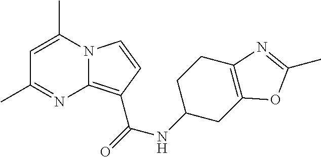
C1=C(C)N2C(=C(C(NC3CC4=C(CC3)N=C(C)O4)=O)C=C2)N=C1C
